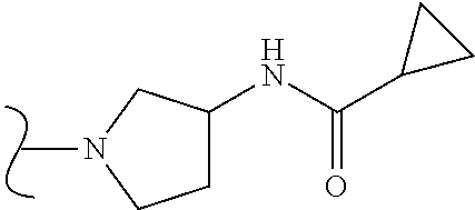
CN1CC(NC(C2CC2)=O)CC1
